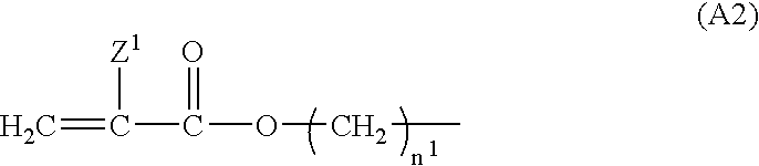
C=C(C(OCC)=O)[Z1]
